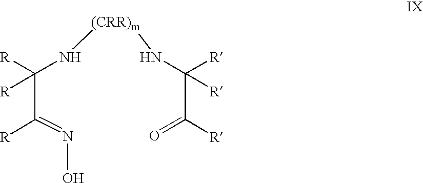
[(CRR)m](NC(C(=NO)[R])([R])[R])NC(C(=O)[R])([R])[R]
